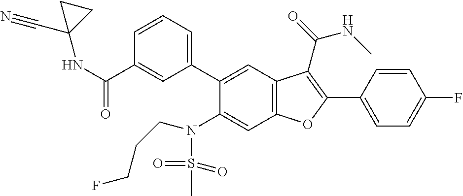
C1=CC=C(C2=CC3=C(C=C2N(S(C)(=O)=O)CCCF)OC(C2=CC=C(F)C=C2)=C3C(NC)=O)C=C1C(NC1(C#N)CC1)=O
